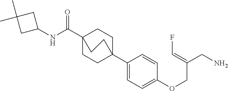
C1(C23CCC(C(NC4CC(C)(C)C4)=O)(CC2)CC3)=CC=C(OCC(CN)=CF)C=C1
